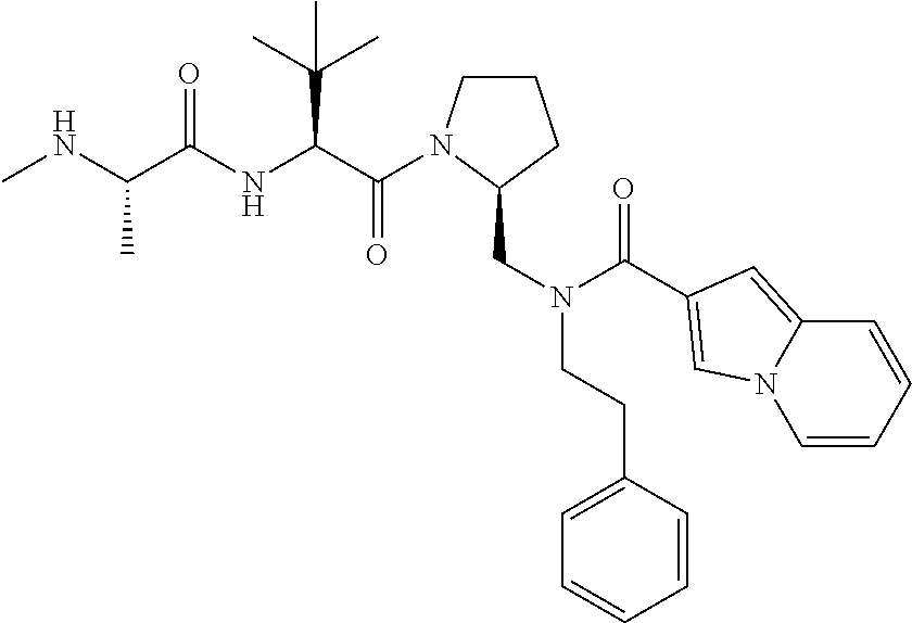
C1CN(C(=O)C(C(C)(C)C)NC(=O)C(C)NC)C(CN(C(=O)C2=CN3C(=C2)C=CC=C3)CCC2=CC=CC=C2)C1
